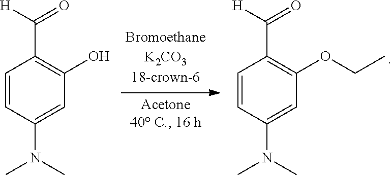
C1=CC(N(C)C)=CC(O)=C1C([H])=O.C1=CC(N(C)C)=CC(OCC)=C1C([H])=O
